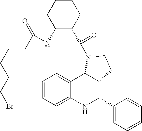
C1=CC=C2C(=C1)C1C(C(C3=CC=CC=C3)N2)CCN1C(=O)C1C(NC(CCCCCBr)=O)CCCC1
